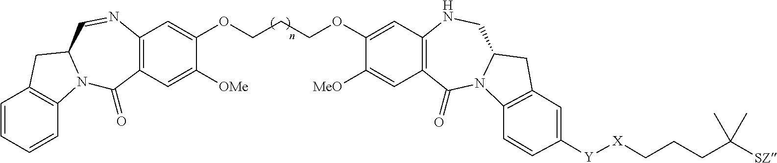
C1=CC=CC2=C1CC1N2C(=O)C2=C(N=C1)C=C(OCCCOC1=CC3=C(C=C1[MeO])C(=O)N1C(CN3)CC3=C1C=CC([Y][X]CCCC([SZ])(C)C)=C3)C([OMe])=C2
